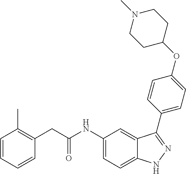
C1(NC(CC2=C(C)C=CC=C2)=O)=CC=C2C(=C1)C(C1=CC=C(OC3CCN(C)CC3)C=C1)=NN2
